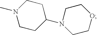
C1CC(N2CCOCC2)CCN1C
